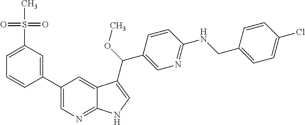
C1(C2=CN=C3C(=C2)C(C(OC)C2=CN=C(NCC4=CC=C(Cl)C=C4)C=C2)=CN3)=CC(S(=O)(=O)C)=CC=C1
